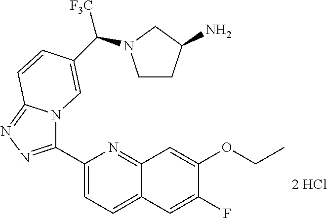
C1(C2=NN=C3N2C=C(C(N2CCC(N)C2)[F3C])C=C3)=CC=C2C(=N1)C=C(OCC)C(F)=C2
